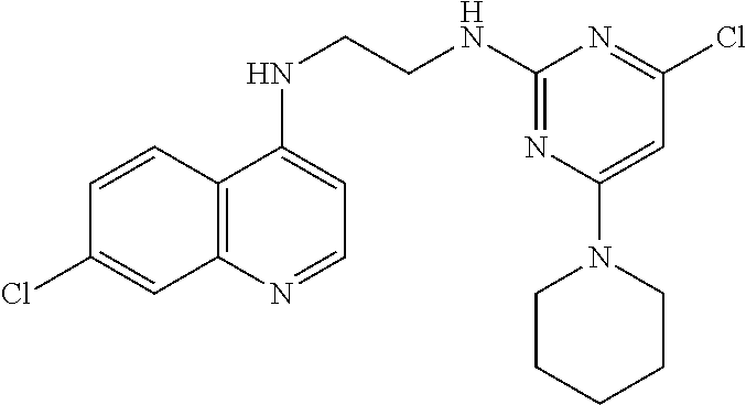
C1=CC2=C(C=C1Cl)N=CC=C2NCCNC1=NC(N2CCCCC2)=CC(Cl)=N1
